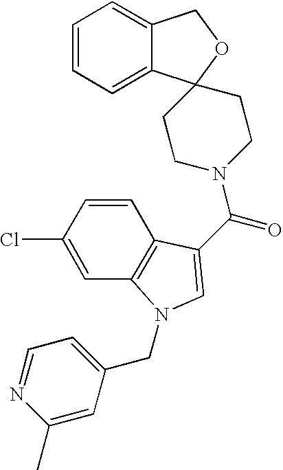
C1=CC=C2C(=C1)COC21CCN(C(=O)C2=CN(CC3=CC=NC(C)=C3)C3=C2C=CC(Cl)=C3)CC1
